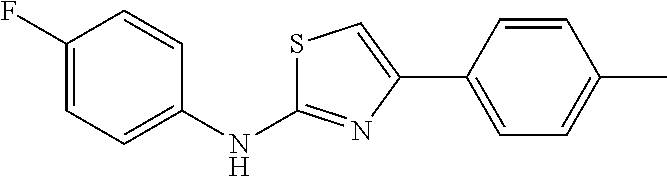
C1(F)=CC=C(NC2=NC(C3=CC=C(C)C=C3)=CS2)C=C1
